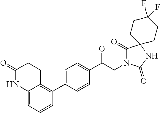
C1(C(CN2C(=O)C3(NC2=O)CCC(F)(F)CC3)=O)=CC=C(C2=C3C(=CC=C2)NC(=O)CC3)C=C1
